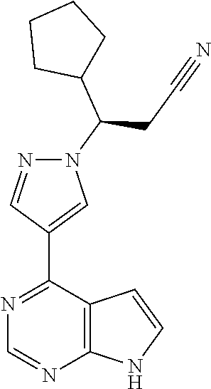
N1=C(C2=CN(C(CC#N)C3CCCC3)N=C2)C2=C(N=C1)NC=C2
